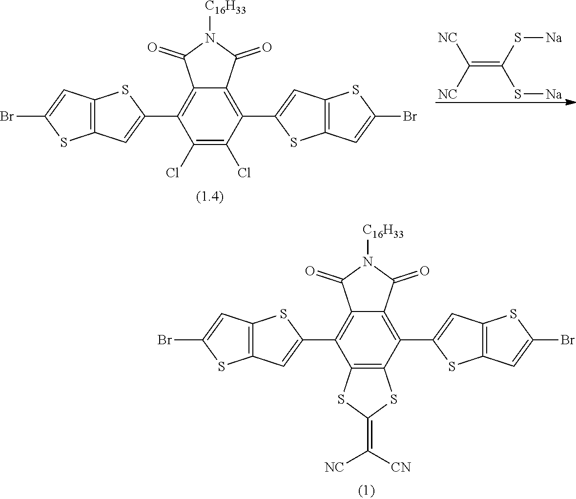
C12=C(C(C3=CC4=C(S3)C=C(Br)S4)=C3C(=C1C1=CC4=C(S1)C=C(Br)S4)C(=O)N([C16H33])C3=O)SC(=C([CN])[NC])S2.C1(Cl)=C(Cl)C(C2=CC3=C(S2)C=C(Br)S3)=C2C(=C1C1=CC3=C(S1)C=C(Br)S3)C(=O)N([C16H33])C2=O.C(=C(S[Na])S[Na])([NC])[NC]
